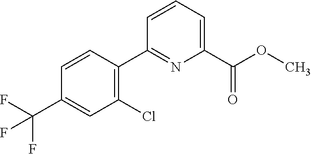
C1(Cl)=C(C2=NC(C(OC)=O)=CC=C2)C=CC(C(F)(F)F)=C1
